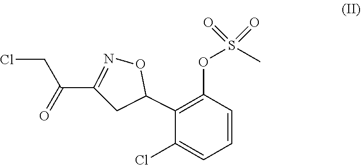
ClCC(C1=NOC(C2=C(OS(C)(=O)=O)C=CC=C2Cl)C1)=O
